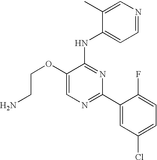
C1=C(OCCN)C(NC2=CC=NC=C2C)=NC(C2=CC(Cl)=CC=C2F)=N1
